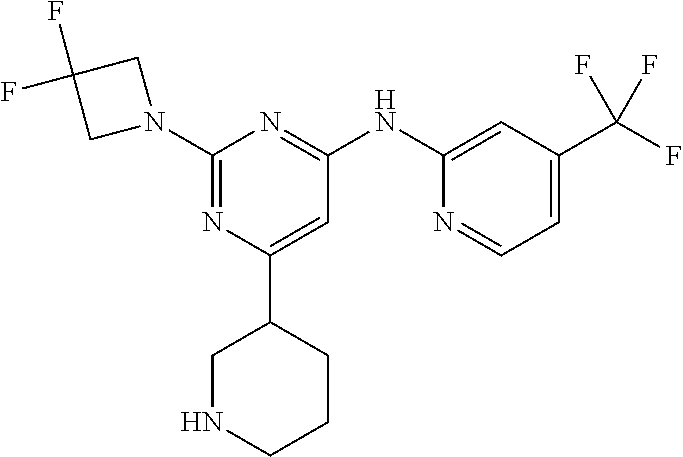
C1(NC2=NC(N3CC(F)(F)C3)=NC(C3CNCCC3)=C2)=CC(C(F)(F)F)=CC=N1
